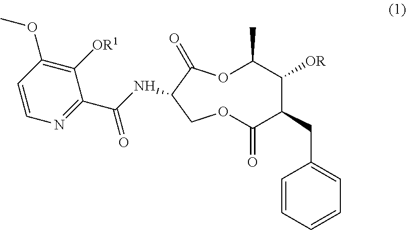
O1CC(NC(=O)C2=NC=CC(OC)=C2[OR1])C(=O)OC(C)C([OR])C(CC2=CC=CC=C2)C1=O
